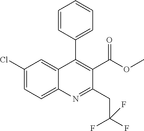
C1=CC(C2=C(C(OC)=O)C(CC(F)(F)F)=NC3=CC=C(Cl)C=C23)=CC=C1
